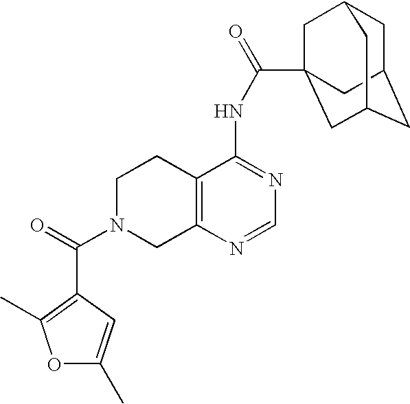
C1N(C(=O)C2=C(C)OC(C)=C2)CC2=C(C1)C(NC(=O)C13CC4CC(CC(C1)C4)C3)=NC=N2
